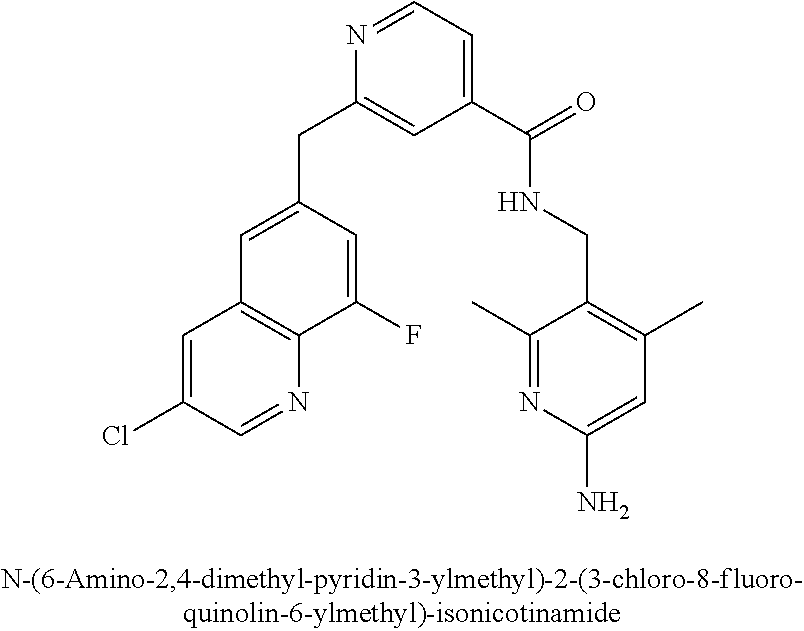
C1=C(CC2=CC(C(=O)NCC3=C(C)C=C(N)N=C3C)=CC=N2)C=C(F)C2=C1C=C(Cl)C=N2
